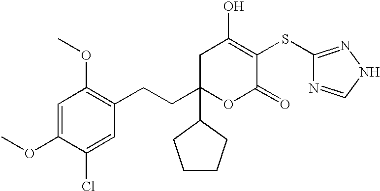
C1(OC)=CC(OC)=C(CCC2(C3CCCC3)OC(=O)C(SC3=NNC=N3)=C(O)C2)C=C1Cl
